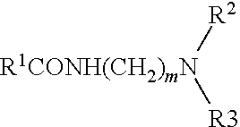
[R3][R1CONH(CH2)mN][R2]
